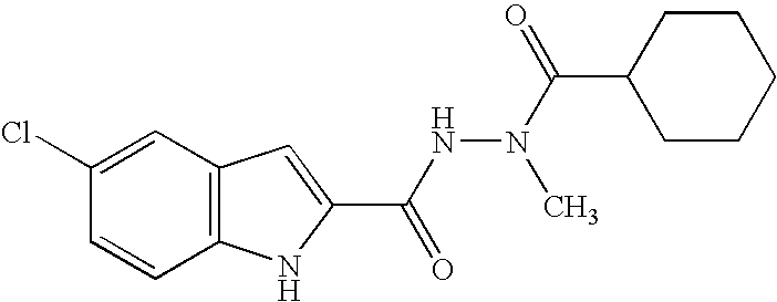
C12=C(C=C(Cl)C=C1)C=C(C(NN(C(=O)C1CCCCC1)C)=O)N2
